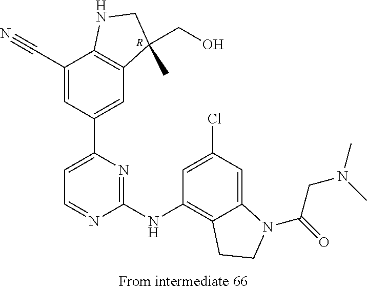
C12=C(C(CO)(C)CN1)C=C(C1=CC=NC(NC3=C4C(=CC(Cl)=C3)N(C(=O)CN(C)C)CC4)=N1)C=C2C#N.[R]
